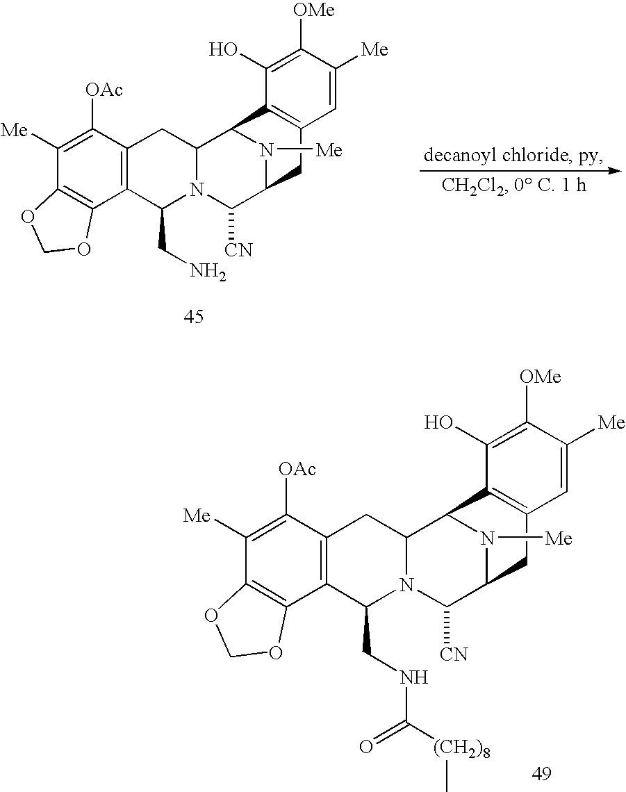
C12=C(C([OAc])=C([Me])C3=C1OCO3)CC1N(C2CNC(=O)[(CH2)8]C)C([CN])C2N([Me])C1C1=C(C2)C=C([Me])C([OMe])=C1O.C12=C(C([OAc])=C([Me])C3=C1OCO3)CC1N(C2CN)C([CN])C2N([Me])C1C1=C(C2)C=C([Me])C([OMe])=C1O
